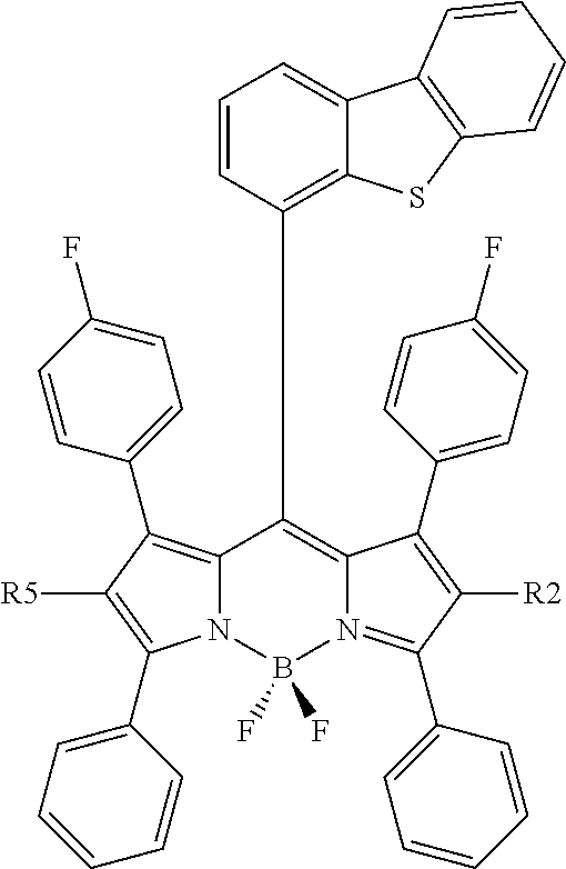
N12C(=C(C3=CC=C(F)C=C3)C([R5])=C1C1=CC=CC=C1)C(C1=C3C(=CC=C1)C1=C(S3)C=CC=C1)=C1N(=C(C3=CC=CC=C3)C([R2])=C1C1=CC=C(F)C=C1)B2(F)F
